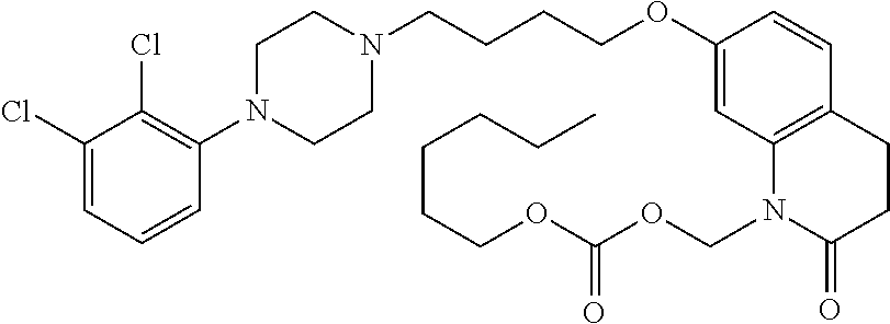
C1(Cl)=CC=CC(N2CCN(CCCCOC3=CC4=C(C=C3)CCC(=O)N4COC(=O)OCCCCCC)CC2)=C1Cl
